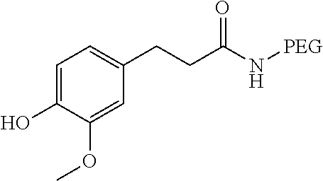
C1=C(O)C(OC)=CC(CCC(N[PEG])=O)=C1
